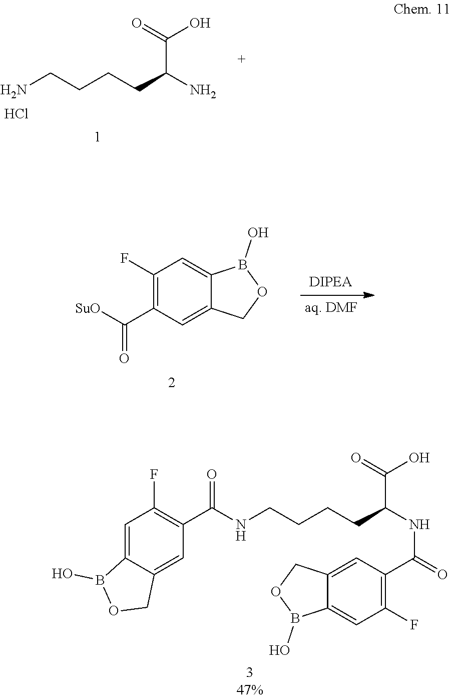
NCCCCC(N)C(=O)O.Cl.C1(F)=C(C(=O)[SuO])C=C2C(=C1)B(O)OC2.C1(C(NCCCCC(C(=O)O)NC(C2=C(F)C=C3C(=C2)COB3O)=O)=O)=C(F)C=C2C(=C1)COB2O
